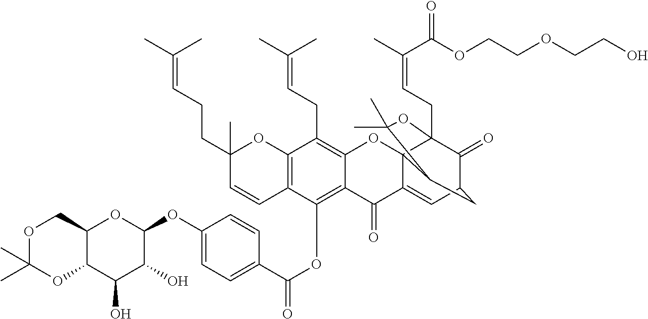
C12=C(OC(C3=CC=C(OC4C(O)C(O)C5C(O4)COC(C)(C)O5)C=C3)=O)C3=C(C(CC=C(C)C)=C1OC14C(=CC5C(=O)C1(CC=C(C)C(=O)OCCOCCO)OC(C)(C)C4C5)C2=O)OC(C)(CCC=C(C)C)C=C3
